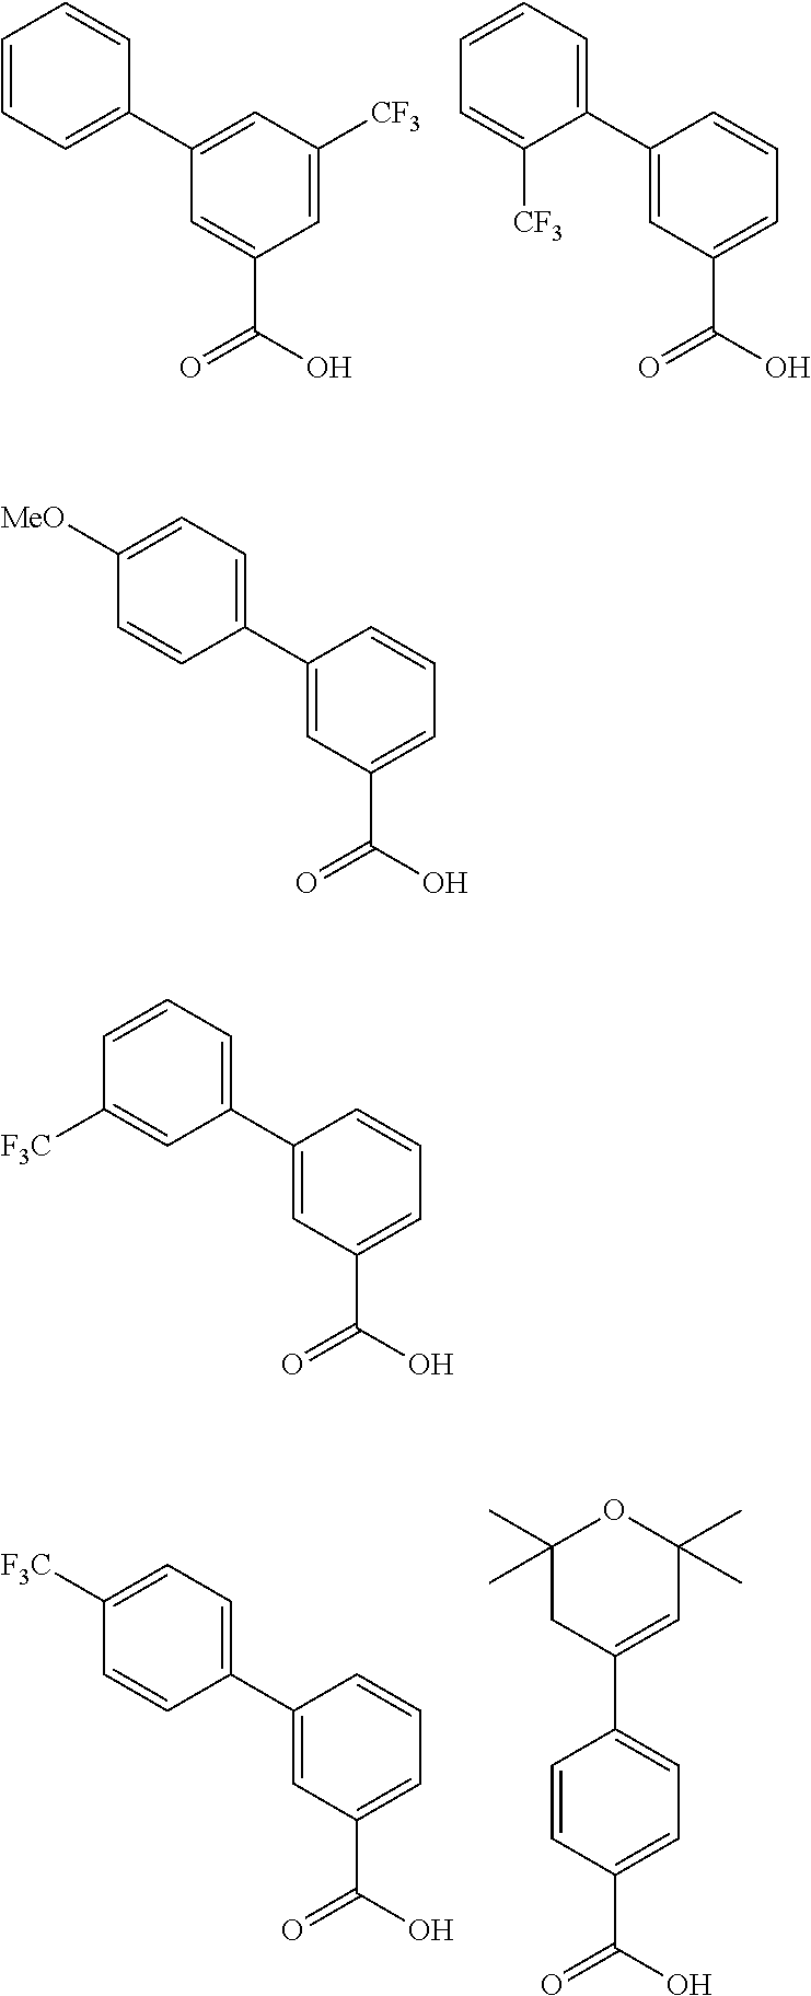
C1=CC=C(C2=CC([CF3])=CC(C(O)=O)=C2)C=C1.C1=CC=C(C2=CC(C(O)=O)=CC=C2)C([CF3])=C1.C1([F3C])=CC=C(C2=CC(C(O)=O)=CC=C2)C=C1.C1=CC(C(O)=O)=CC=C1C1=CC(C)(C)OC(C)(C)C1.C1([MeO])=CC=C(C2=CC(C(O)=O)=CC=C2)C=C1.C1=CC=C(C2=CC(C(O)=O)=CC=C2)C=C1[F3C]
